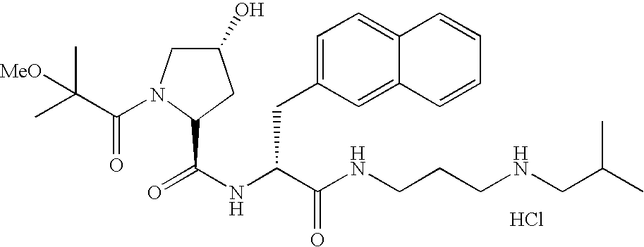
Cl.N(C(C(NCCCNCC(C)C)=O)CC1=CC=C2C(=C1)C=CC=C2)C(=O)C1N(C(=O)C(C)(C)[MeO])CC(O)C1
